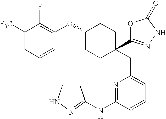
C(C1=CC=CC(NC2=NNC=C2)=N1)C1(C2=NNC(=O)O2)CCC(OC2=C(F)C([F3C])=CC=C2)CC1
